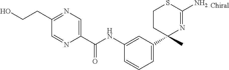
C1(NC(C2=CN=C(CCO)C=N2)=O)=CC(C2(C)N=C(N)SCC2)=CC=C1
